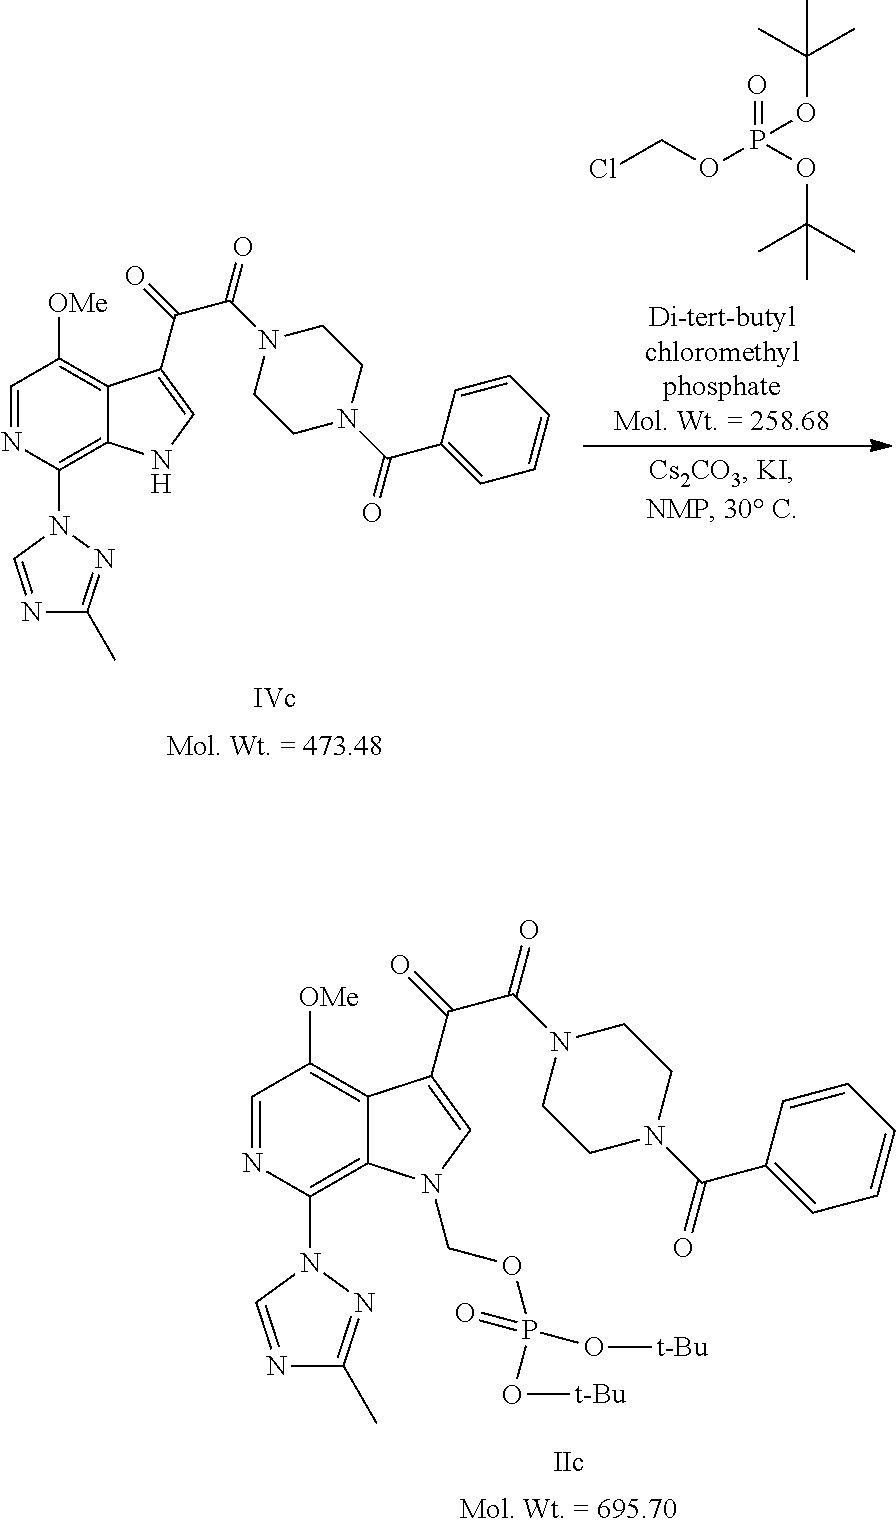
C1=NC(N2N=C(C)N=C2)=C2C(=C1[OMe])C(C(=O)C(N1CCN(C(C3=CC=CC=C3)=O)CC1)=O)=CN2.ClCOP(=O)(OC(C)(C)C)OC(C)(C)C.C1=NC(N2C=NC(C)=N2)=C2C(=C1[OMe])C(C(=O)C(N1CCN(C(C3=CC=CC=C3)=O)CC1)=O)=CN2COP(O[t-Bu])(O[t-Bu])=O
